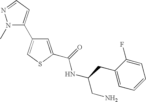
C1=C(C(=O)NC(CN)CC2=CC=CC=C2F)SC=C1C1=CC=NN1C
